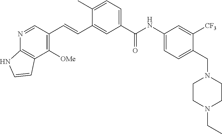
C1(C)=CC=C(C(NC2=CC=C(CN3CCN(CC)CC3)C([CF3])=C2)=O)C=C1C=CC1=C([OMe])C2=C(N=C1)NC=C2
